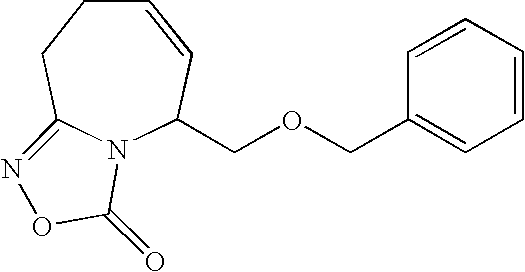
N12C(COCC3=CC=CC=C3)C=CCCC1=NOC2=O
